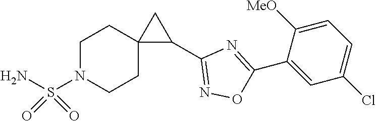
C1(C2=NC(C3CC34CCN(S(=O)(=O)N)CC4)=NO2)=CC(Cl)=CC=C1[MeO]
